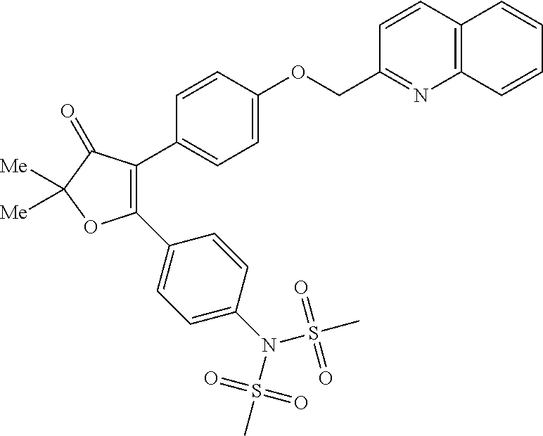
C1=CC(C2=C(C3=CC=C(N(S(C)(=O)=O)S(C)(=O)=O)C=C3)OC([Me])([Me])C2=O)=CC=C1OCC1=NC2=C(C=C1)C=CC=C2
